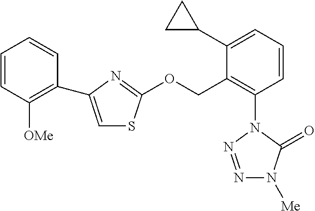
N1=NN(C2=C(COC3=NC(C4=C([OMe])C=CC=C4)=CS3)C(C3CC3)=CC=C2)C(=O)N1[Me]
